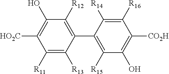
C1([R14])=C([R16])C([CO2H])=C(O)C([R15])=C1C1=C([R12])C(O)=C([HO2C])C([R11])=C1[R13]
